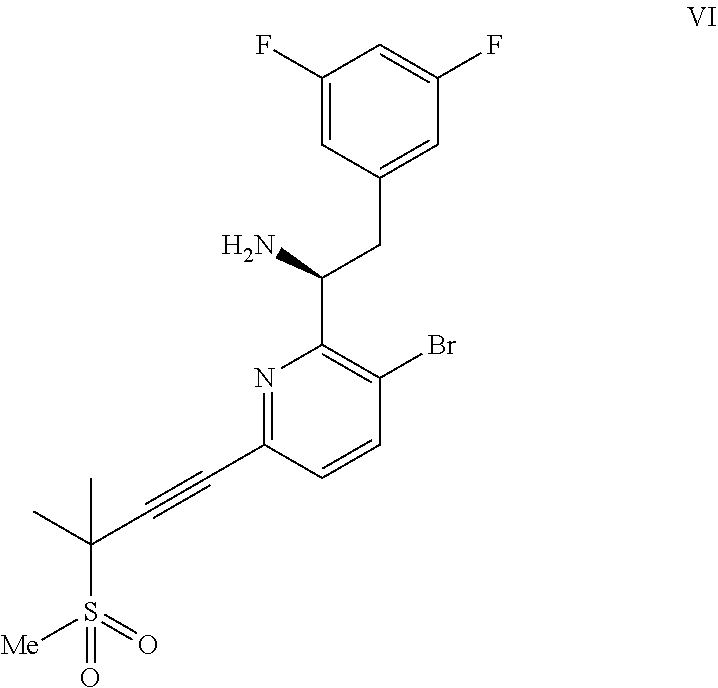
N1=C(C#CC(S([Me])(=O)=O)(C)C)C=CC(Br)=C1C(N)CC1=CC(F)=CC(F)=C1
